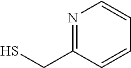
N1=C(CS)C=CC=C1
